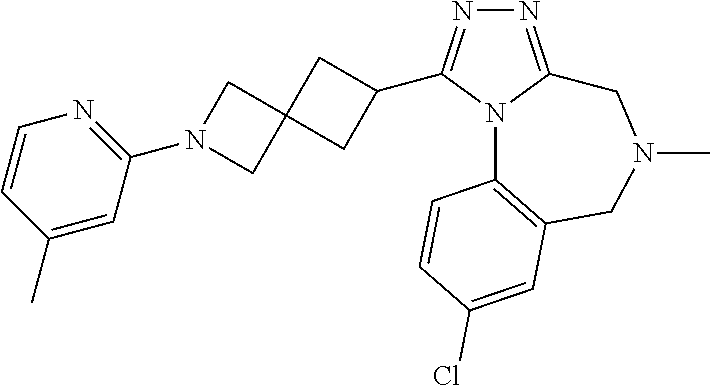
N1=C2N(C(C3CC4(C3)CN(C3=NC=CC(C)=C3)C4)=N1)C1=C(CN(C)C2)C=C(Cl)C=C1
